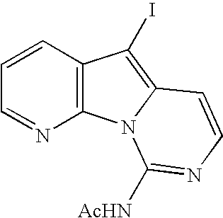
C1=CC2=C(N=C1)N1C(=C2I)C=CN=C1[AcHN]
